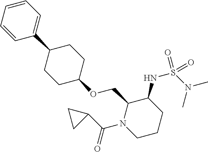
C1=CC=CC(C2CCC(OCC3N(C(C4CC4)=O)CCCC3NS(N(C)C)(=O)=O)CC2)=C1
